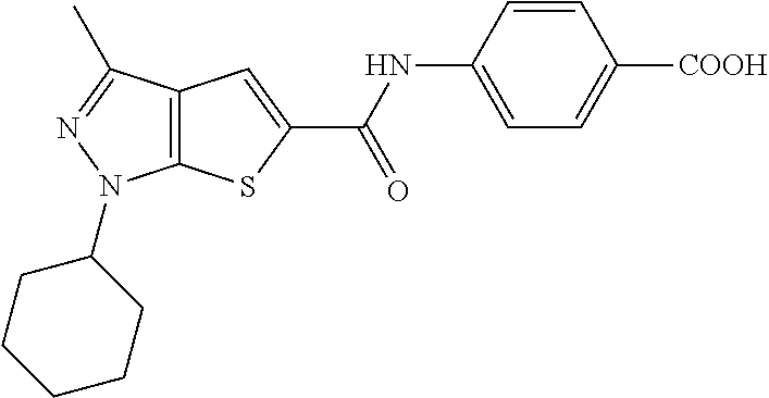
C12=C(C(C)=NN1C1CCCCC1)C=C(C(NC1=CC=C([COOH])C=C1)=O)S2
